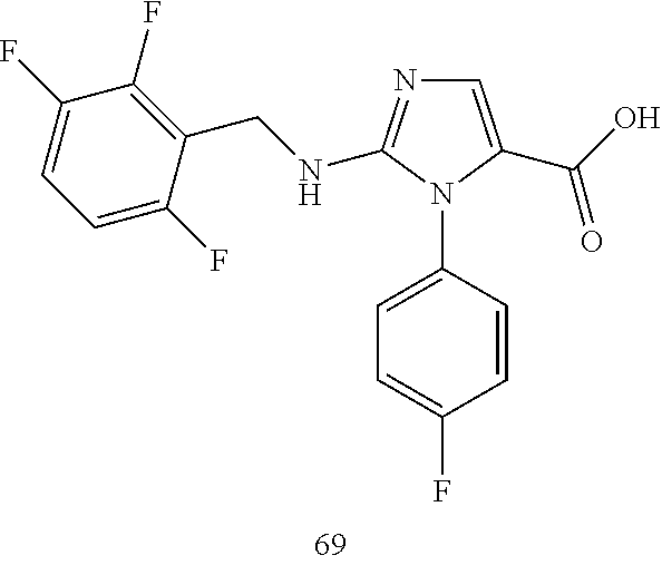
C1=C(C(O)=O)N(C2=CC=C(F)C=C2)C(NCC2=C(F)C(F)=CC=C2F)=N1
